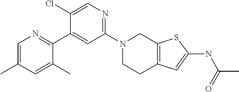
N1(C2=NC=C(Cl)C(C3=NC=C(C)C=C3C)=C2)CCC2=C(C1)SC(NC(=O)C)=C2
